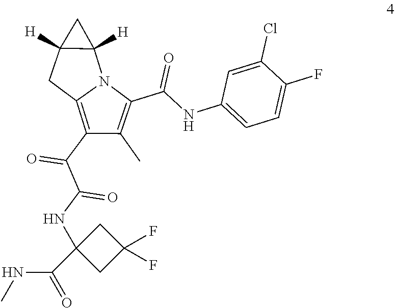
C(C1=C(C)C(C(C(NC2(C(=O)NC)CC(F)(F)C2)=O)=O)=C2N1C1([H])C([H])(C2)C1)(=O)NC1=CC=C(F)C(Cl)=C1
